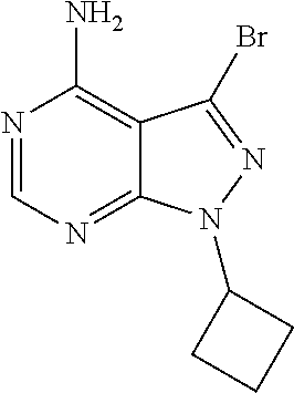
C12=C(N)N=CN=C1N(C1CCC1)N=C2Br
